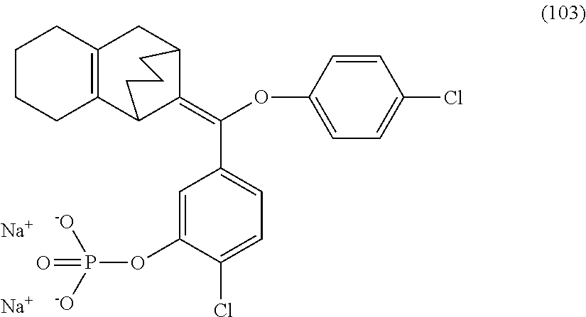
C12=C(CC3C(=C(OC4=CC=C(Cl)C=C4)C4=CC=C(Cl)C(OP([-O])([-O])=O)=C4)C1CCC3)CCCC2.[Na].[Na]
